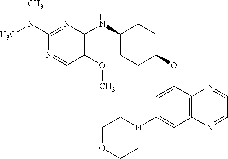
C1(N(C)C)=NC(NC2CCC(OC3=CC(N4CCOCC4)=CC4=C3N=CC=N4)CC2)=C(OC)C=N1
